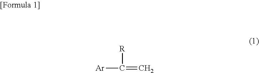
[Ar]C([R])=C
